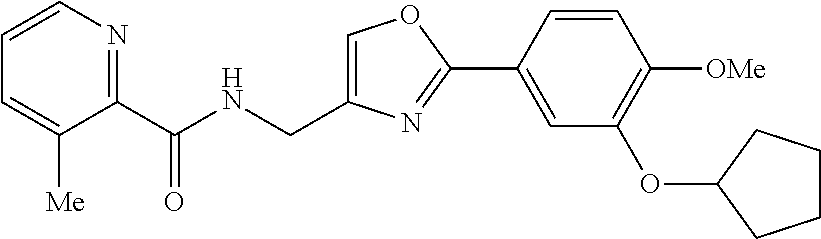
C1=C(CNC(C2=NC=CC=C2[Me])=O)N=C(C2=CC(OC3CCCC3)=C([OMe])C=C2)O1
